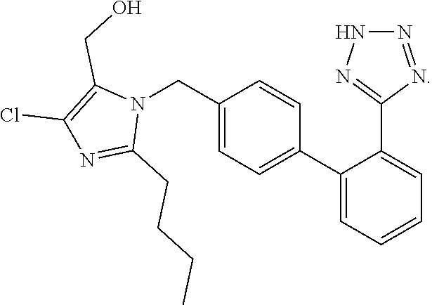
N1=NC(C2=CC=CC=C2C2=CC=C(CN3C(CO)=C(Cl)N=C3CCCC)C=C2)=NN1
